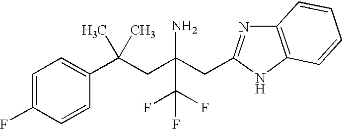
C1=C(F)C=CC(C(CC(CC2=NC3=C(N2)C=CC=C3)(N)C(F)(F)F)(C)C)=C1
